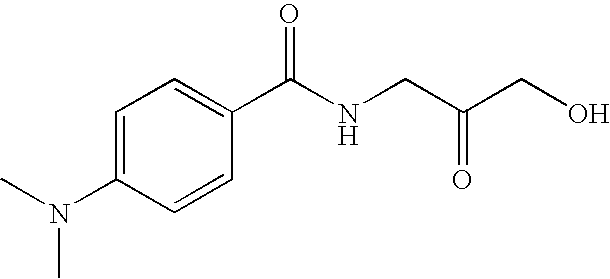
C1=C(N(C)C)C=CC(C(NCC(CO)=O)=O)=C1
